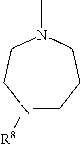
N1([R8])CCCN(C)CC1
